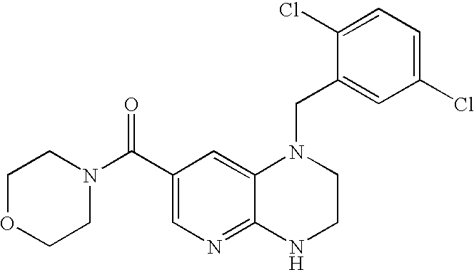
C12=NC=C(C(N3CCOCC3)=O)C=C1N(CC1=CC(Cl)=CC=C1Cl)CCN2
